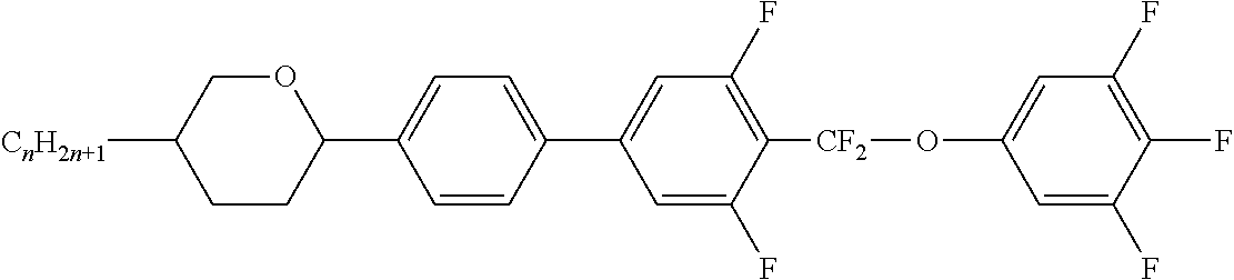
C1=C(F)C([CF2]OC2=CC(F)=C(F)C(F)=C2)=C(F)C=C1C1=CC=C(C2OCC([CnH2n+1])CC2)C=C1
